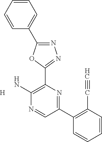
[H].N1=C(C2=CC=CC=C2)OC(C2=C(N)N=CC(C3=C(C#C)C=CC=C3)=N2)=N1
